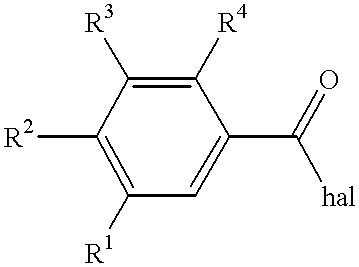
[R2]C1=C([R1])C=C(C([hal])=O)C([R4])=C1[R3]
